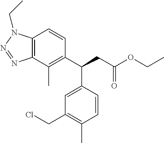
C12=C(C(C)=C(C(CC(OCC)=O)C3=CC(CCl)=C(C)C=C3)C=C1)N=NN2CC
